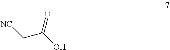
[NC]CC(O)=O
